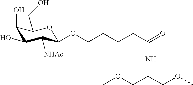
C1(O)C(O)C([NHAc])C(OCCCCC(=O)NC(COC)COC)OC1CO
